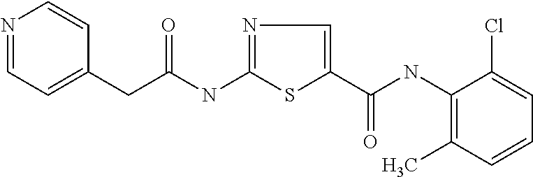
C(NC1=NC=C(C(=O)NC2=C(C)C=CC=C2Cl)S1)(=O)CC1=CC=NC=C1
